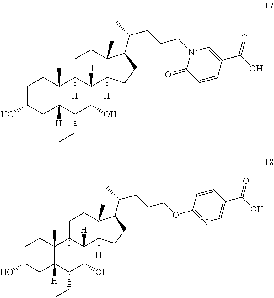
C1C(O)CC2([H])C(C)(C1)C1([H])C([H])(C(O)C2CC)C2([H])C(C)(CC1)C(C(CCCN1C=C(C(O)=O)C=CC1=O)C)CC2.C1C(O)CC2([H])C(C)(C1)C1([H])C([H])(C(O)C2CC)C2([H])C(C)(CC1)C(C(CCCOC1=NC=C(C(O)=O)C=C1)C)CC2
